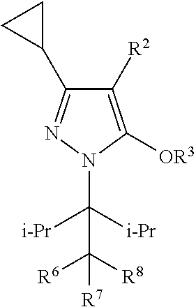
C1([R2])=C([OR3])N(C([i-Pr])([i-Pr])C([R8])([R6])[R7])N=C1C1CC1
